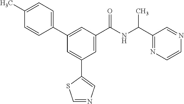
C1=NC=C(C2=CC(C3=CC=C(C)C=C3)=CC(C(NC(C3=NC=CN=C3)C)=O)=C2)S1
